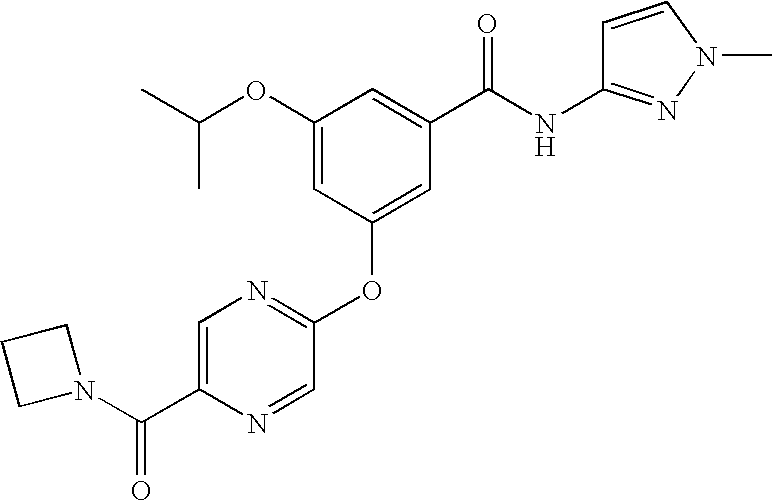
CC(OC1=CC(OC2=NC=C(C(N3CCC3)=O)N=C2)=CC(C(NC2=NN(C)C=C2)=O)=C1)C
